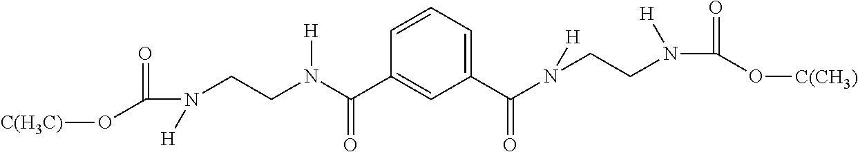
[C(H3C)]OC(=O)N([H])CCN(C(=O)C1=CC(C(N([H])CCN(C(=O)O[C(CH3)])[H])=O)=CC=C1)[H]
